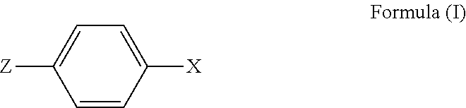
C1=CC([X])=CC=C1[Z]
